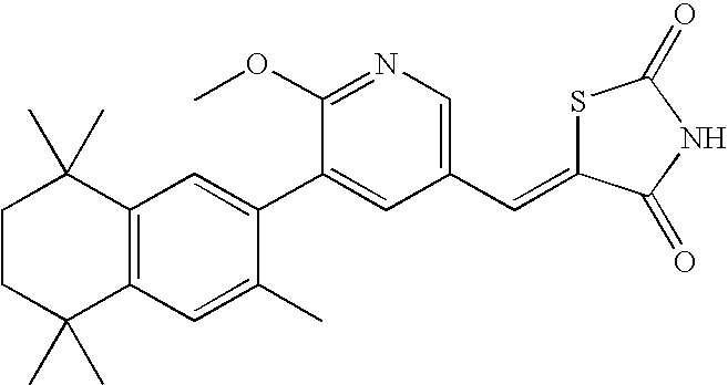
C1CC(C)(C)C2=C(C1(C)C)C=C(C1=CC(C=C3SC(=O)NC3=O)=CN=C1OC)C(C)=C2
